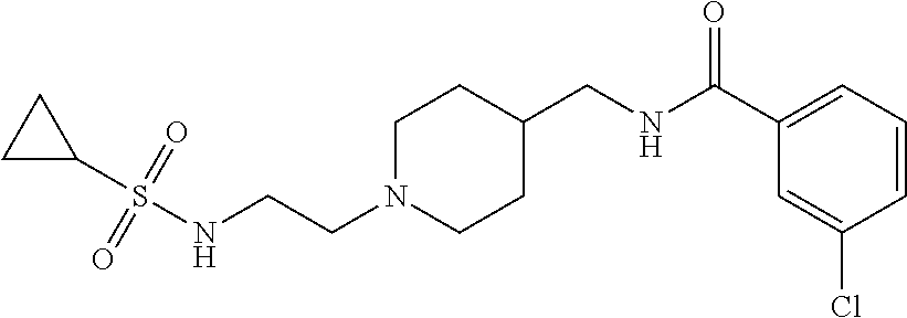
C(CN1CCC(CNC(C2=CC=CC(Cl)=C2)=O)CC1)NS(C1CC1)(=O)=O
